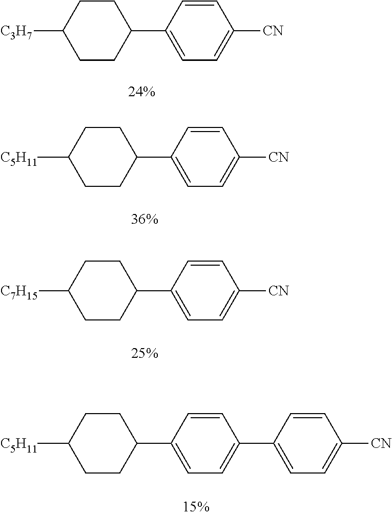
C1CC(C2=CC=C([CN])C=C2)CCC1[C3H7].C1CC(C2=CC=C([CN])C=C2)CCC1[C5H11].C1CC(C2=CC=C([CN])C=C2)CCC1[C7H15].C1CC(C2=CC=C(C3=CC=C([CN])C=C3)C=C2)CCC1[C5H11]
